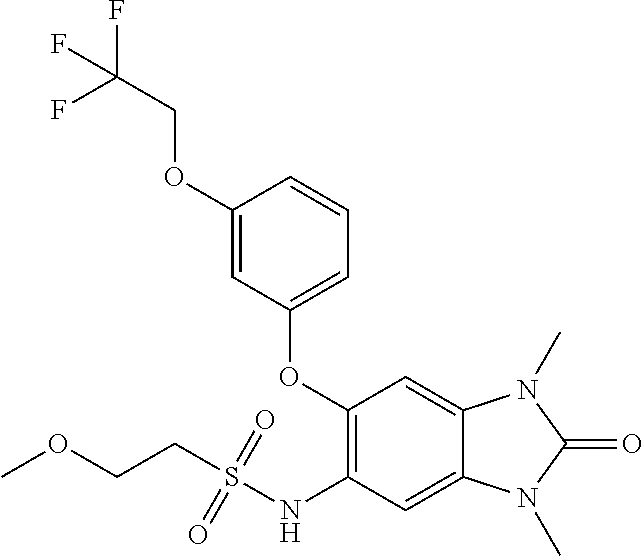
C1(OCC(F)(F)F)=CC(OC2=C(NS(CCOC)(=O)=O)C=C3C(=C2)N(C)C(=O)N3C)=CC=C1
